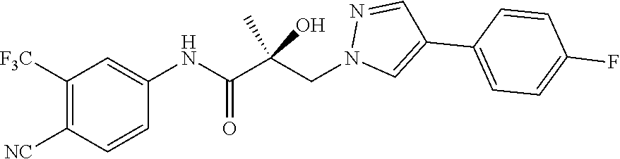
C1=C(NC(C(CN2C=C(C3=CC=C(F)C=C3)C=N2)(C)O)=O)C=CC([NC])=C1[F3C]
